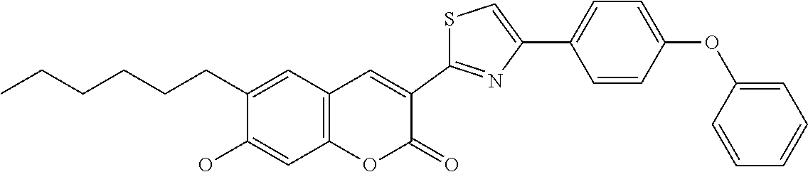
CCCCCCC1=CC2=C(C=C1O)OC(=O)C(C1=NC(C3=CC=C(OC4=CC=CC=C4)C=C3)=CS1)=C2
